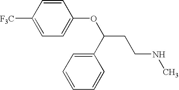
C1=C([F3C])C=CC(OC(C2=CC=CC=C2)CCNC)=C1
